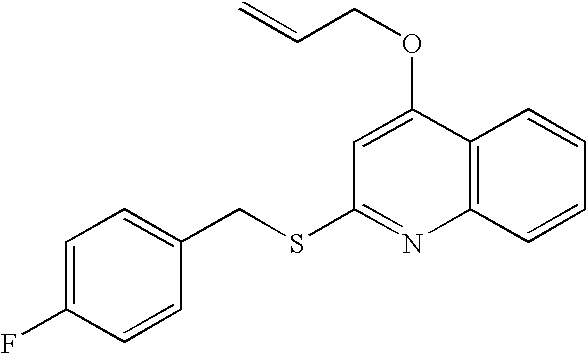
C12=C(C=CC=C1)N=C(SCC1=CC=C(F)C=C1)C=C2OCC=C
